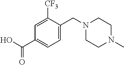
C1=C([CF3])C(CN2CCN(C)CC2)=CC=C1C(O)=O
